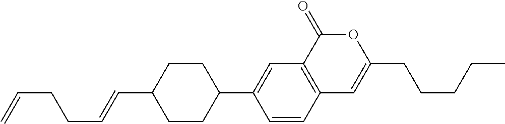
C12=C(C(=O)OC(CCCCC)=C1)C=C(C1CCC(C=CCCC=C)CC1)C=C2
